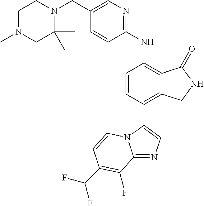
C12=NC=C(C3=C4C(=C(NC5=NC=C(CN6CCN(C)CC6(C)C)C=C5)C=C3)C(=O)NC4)N1C=CC(C(F)F)=C2F
